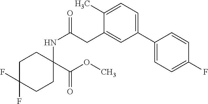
C1C(F)(F)CCC(NC(CC2=CC(C3=CC=C(F)C=C3)=CC=C2C)=O)(C(OC)=O)C1
